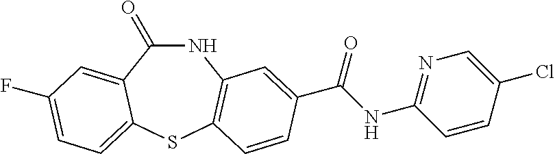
C1(=O)NC2=C(SC3=CC=C(F)C=C13)C=CC(C(NC1=NC=C(Cl)C=C1)=O)=C2
